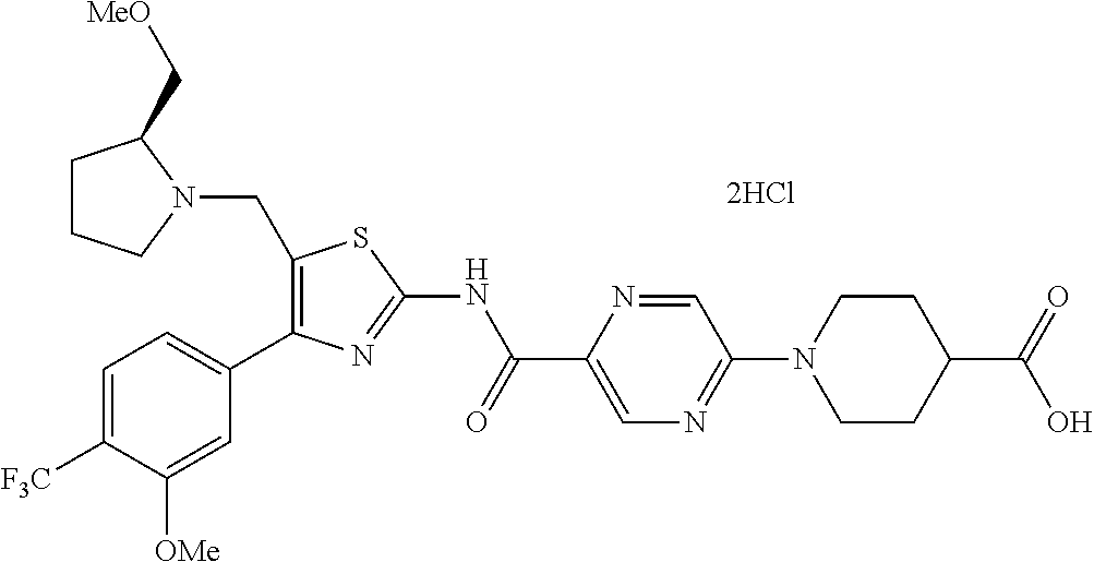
C1([F3C])=CC=C(C2=C(CN3C(C[MeO])CCC3)SC(NC(C3=CN=C(N4CCC(C(=O)O)CC4)C=N3)=O)=N2)C=C1[OMe]
